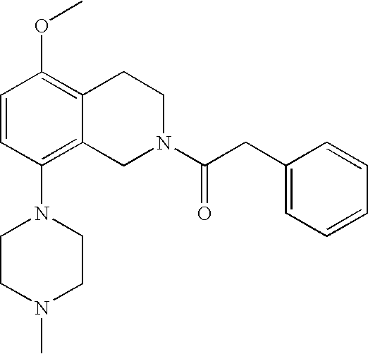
C1=CC(N2CCN(C)CC2)=C2C(=C1OC)CCN(C(CC1=CC=CC=C1)=O)C2
